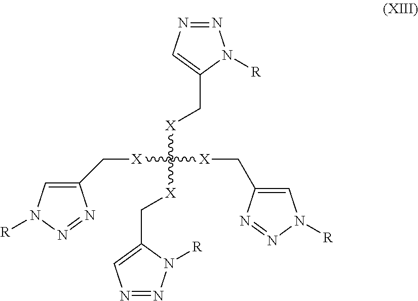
C([X]CC1=CN=NN1[R])([X]CC1=CN([R])N=N1)([X]CC1=CN([R])N=N1)[X]CC1=CN=NN1[R]
